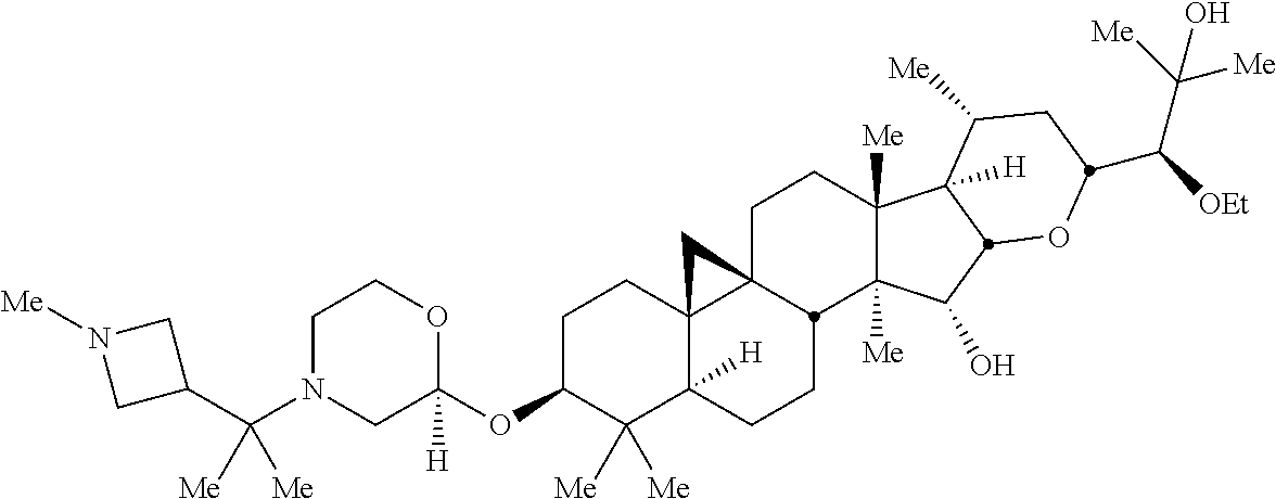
C1N(C(C2CN([Me])C2)([Me])[Me])CC(OC2C([Me])([Me])C3([H])C4(CC2)C2(CCC5([Me])C([Me])(C(O)C6C5([H])C([Me])CC(C([OEt])C([Me])([Me])O)O6)C2CC3)C4)([H])OC1
